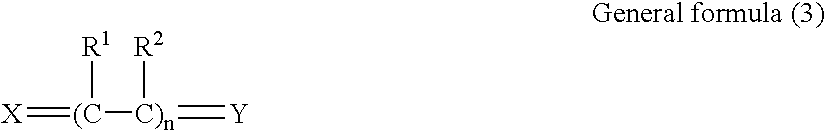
[X]=[(C]([C)n]([R2])=[Y])[R1]
